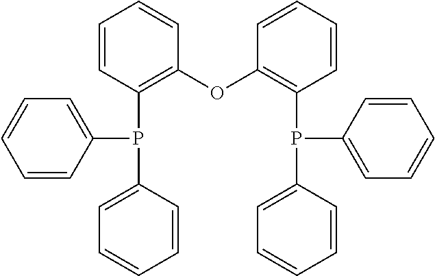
C1=CC(P(C2=CC=CC=C2)C2=CC=CC=C2)=C(OC2=C(P(C3=CC=CC=C3)C3=CC=CC=C3)C=CC=C2)C=C1
